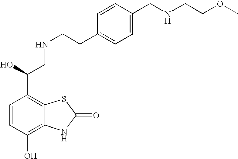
C1=CC(O)=C2C(=C1C(CNCCC1=CC=C(CNCCOC)C=C1)O)SC(=O)N2
